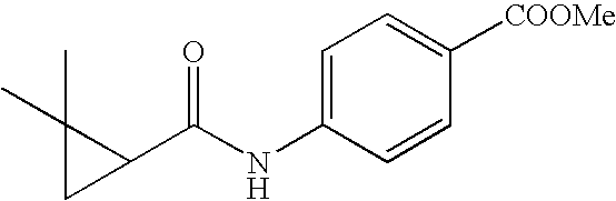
C1=C(NC(C2C(C)(C)C2)=O)C=CC([COOMe])=C1
